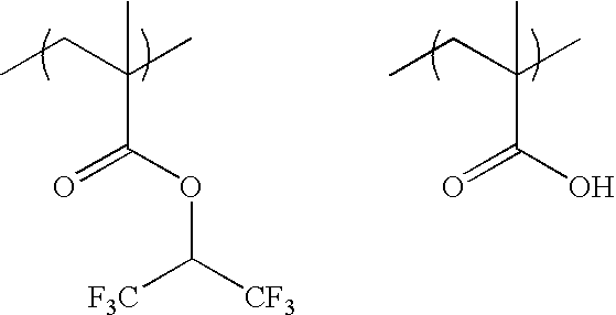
CCC(C)(C)C(OC([F3C])[CF3])=O.CCC(C)(C)C(O)=O
